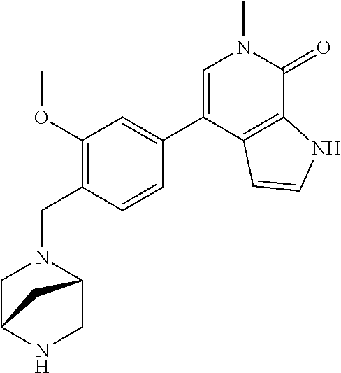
C1=C(C2=CC(OC)=C(CN3C4CNC(C3)C4)C=C2)C2=C(C(=O)N1C)NC=C2
